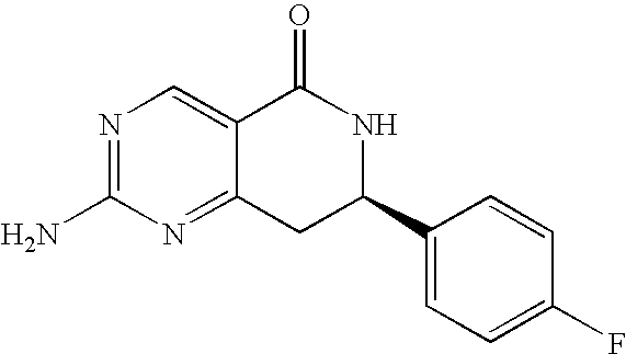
C12=NC(N)=NC=C1C(=O)NC(C1=CC=C(F)C=C1)C2
